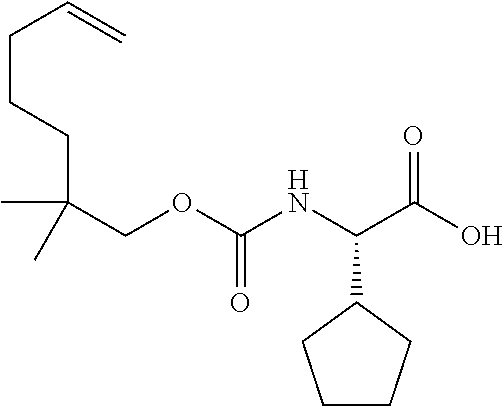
C(CCC(COC(NC(C(O)=O)C1CCCC1)=O)(C)C)C=C
